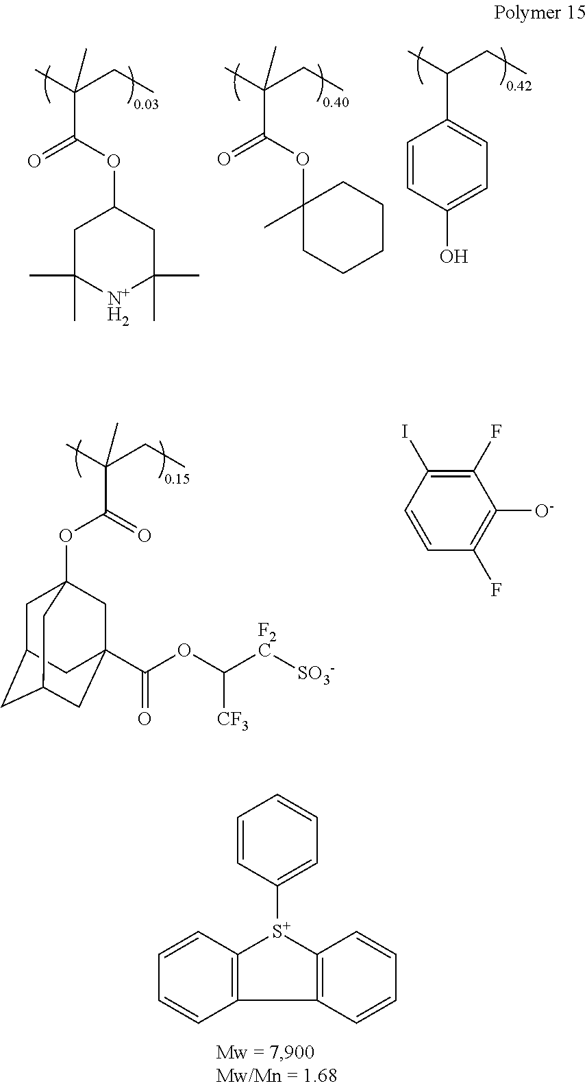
C12=C([S+](C3=CC=CC=C3)C3=C1C=CC=C3)C=CC=C2.C1(OC(C(C)(CC)C)=O)CC(C)(C)[N+H2]C(C)(C)C1.C1(OC(C(C)(CC)C)=O)(C)CCCCC1.C1(C(C)CC)=CC=C(O)C=C1.O=C(C(C)(CC)C)OC12CC3CC(CC(C(OC([F2C][SO3-])[CF3])=O)(C1)C3)C2.C1(F)=C(I)C=CC(F)=C1[O-]
